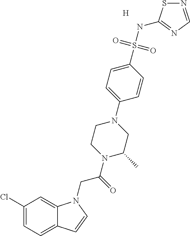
[H].C1(Cl)=CC=C2C(=C1)N(CC(=O)N1CCN(C3=CC=C(S(NC4=NC=NS4)(=O)=O)C=C3)CC1C)C=C2
